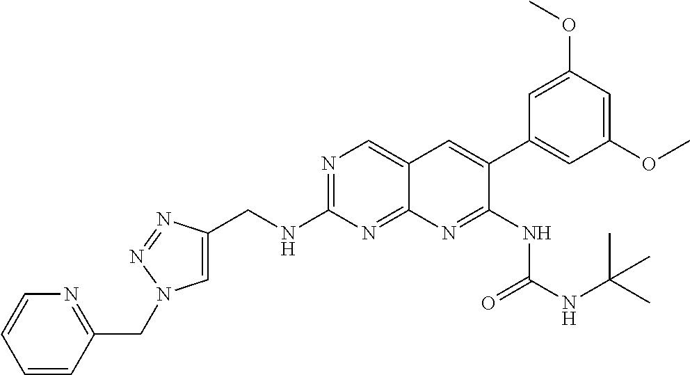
N1=C(NCC2=CN(CC3=NC=CC=C3)N=N2)N=C2C(=C1)C=C(C1=CC(OC)=CC(OC)=C1)C(NC(NC(C)(C)C)=O)=N2
